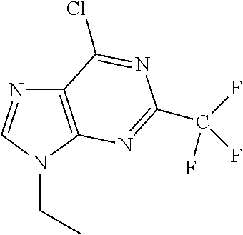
C12=C(N(CC)C=N1)N=C(C(F)(F)F)N=C2Cl
